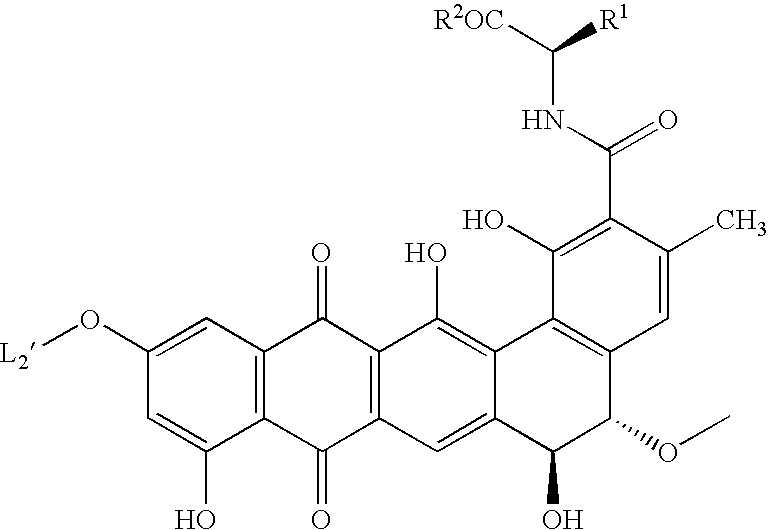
C1(O[L2])=CC2=C(C(O)=C1)C(=O)C1=C(C2=O)C(O)=C2C(=C1)C(O)C(OC)C1=C2C(O)=C(C(=O)NC([R2OC])[R1])C(C)=C1
